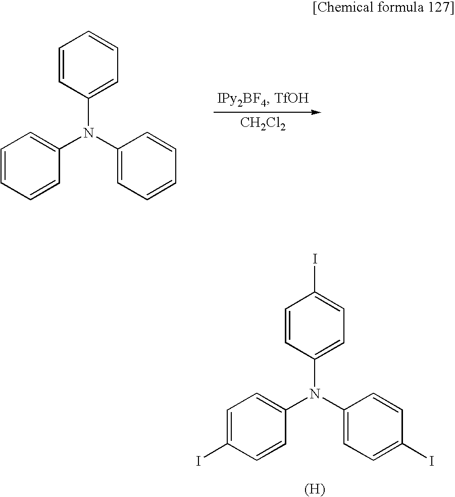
[CH2Cl2].C1=CC=CC(N(C2=CC=CC=C2)C2=CC=CC=C2)=C1.C1=C(I)C=CC(N(C2=CC=C(I)C=C2)C2=CC=C(I)C=C2)=C1.[(H)]
